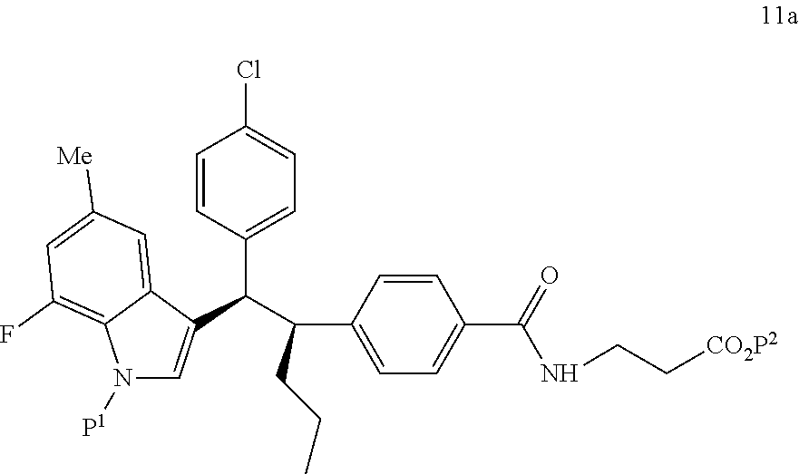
C1=CC(C(C(CCC)C2=CC=C(C(NCC[CO2P2])=O)C=C2)C2=CN([P1])C3=C(F)C=C([Me])C=C23)=CC=C1Cl
